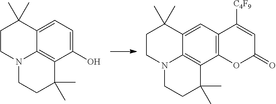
C1(O)=CC=C2C3=C1C(C)(C)CCN3CCC2(C)C.C12=C(C=C3C4=C1C(C)(C)CCN4CCC3(C)C)C([C4F9])=CC(=O)O2
